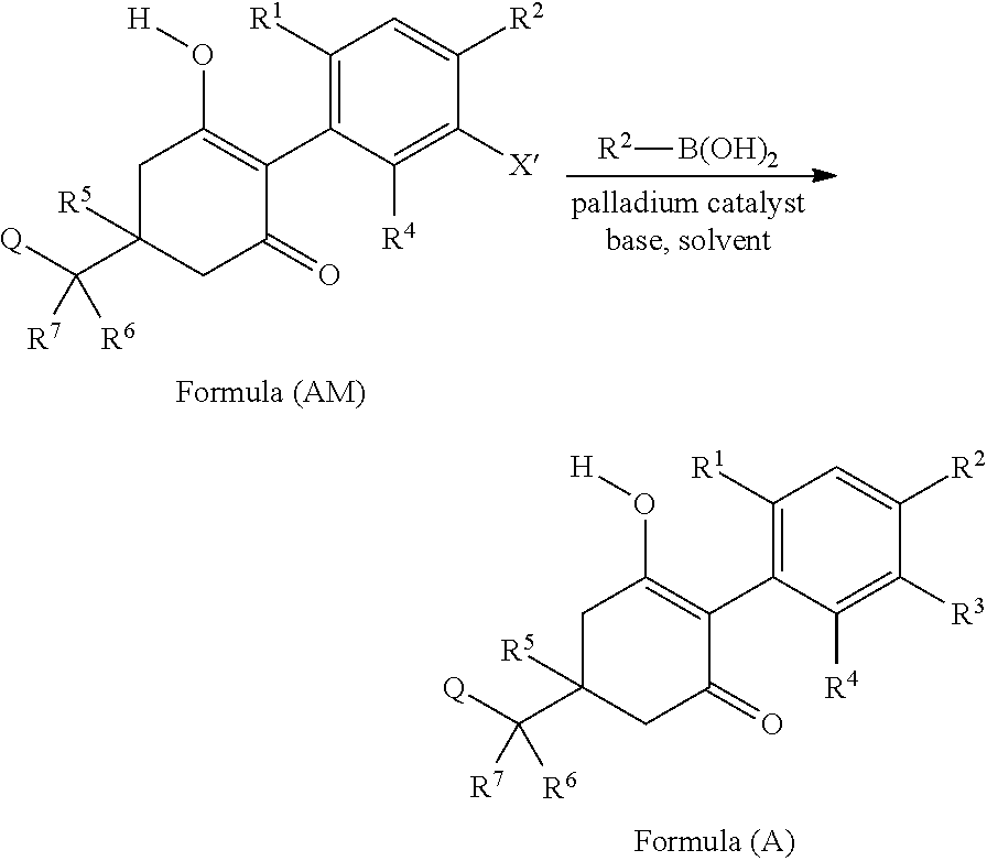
C1([R1])=C(C2=C(O[H])CC(C([Q])([R6])[R7])([R5])CC2=O)C([R4])=C([X])C([R2])=C1.[R2][B(OH)2].C1([R1])=C(C2=C(O[H])CC(C([Q])([R6])[R7])([R5])CC2=O)C([R4])=C([R3])C([R2])=C1
